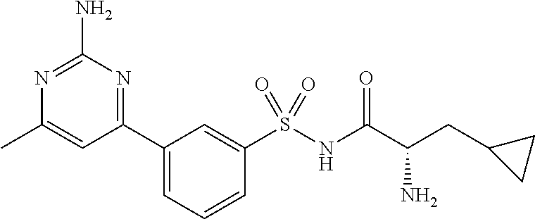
C1(C2=NC(N)=NC(C)=C2)=CC=CC(S(NC(C(CC2CC2)N)=O)(=O)=O)=C1
